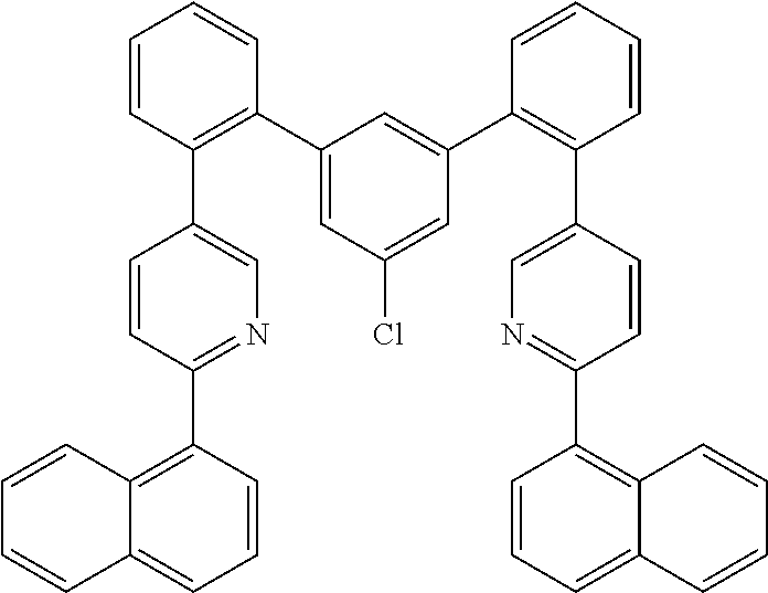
C1(C2=C(C3=CN=C(C4=C5C(=CC=C4)C=CC=C5)C=C3)C=CC=C2)=CC(Cl)=CC(C2=C(C3=CN=C(C4=C5C(=CC=C4)C=CC=C5)C=C3)C=CC=C2)=C1
